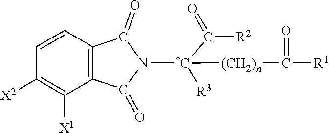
C1=CC2=C(C([X1])=C1[X2])C(=O)N([*C]([R3])(C([R2])=O)[(CH2)n]C([R1])=O)C2=O
